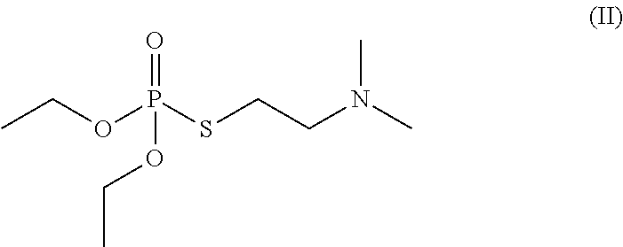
CCOP(SCCN(C)C)(OCC)=O
